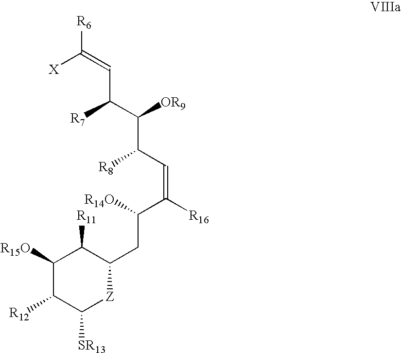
[X]C(=CC(C([OR9])C(C=C([R16])C(CC1C([R11])C([R15O])C([R12])C([SR13])[Z]1)[R14O])[R8])[R7])[R6]
